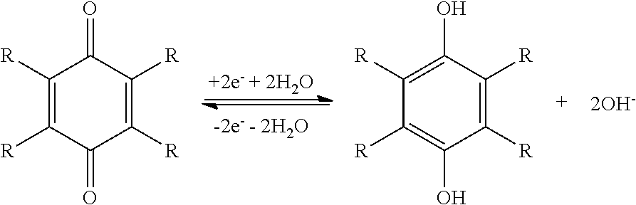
C1([R])=C([R])C(=O)C([R])=C([R])C1=O.C1([R])=C(O)C([R])=C([R])C(O)=C1[R]
